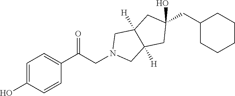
N1(CC(=O)C2=CC=C(O)C=C2)CC2([H])C([H])(C1)CC(O)(CC1CCCCC1)C2
